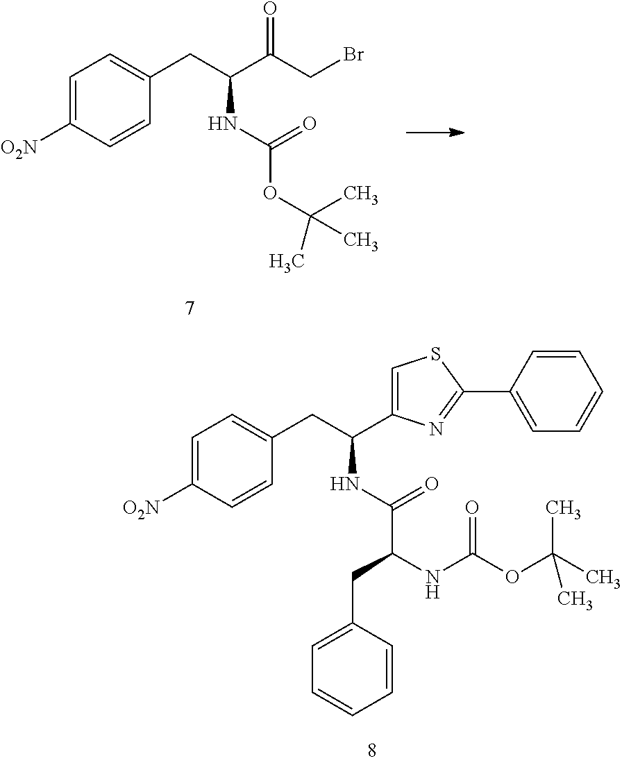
C1=C([O2N])C=CC(CC(C(CBr)=O)NC(=O)OC(C)(C)C)=C1.C1=C([O2N])C=CC(CC(NC(=O)C(NC(OC(C)(C)C)=O)CC2=CC=CC=C2)C2=CSC(C3=CC=CC=C3)=N2)=C1
